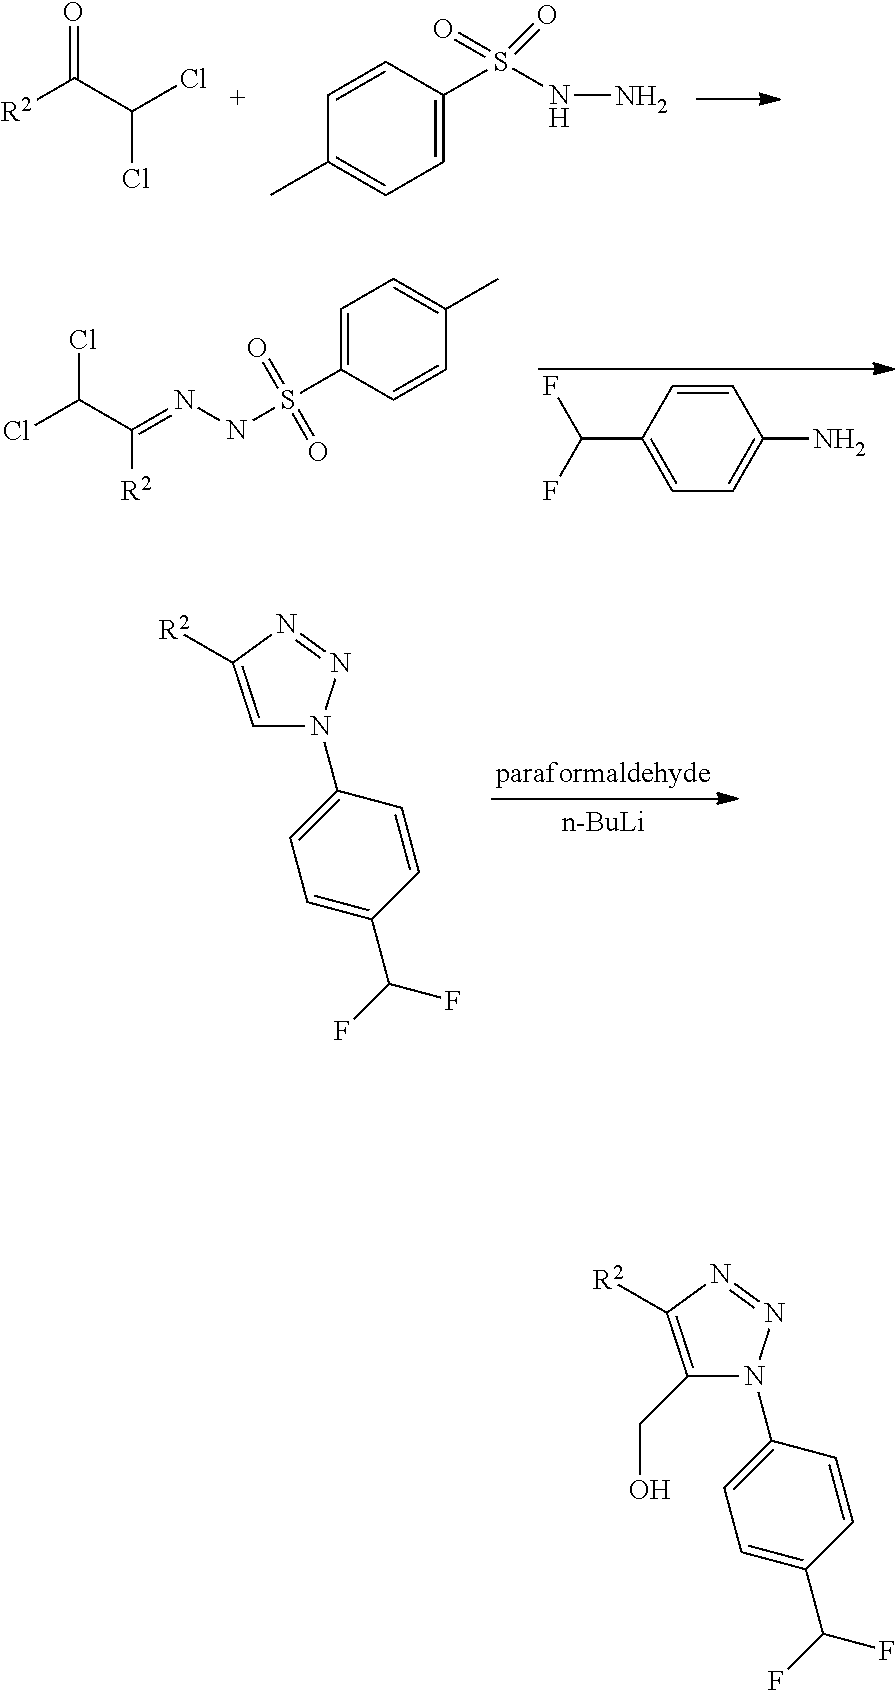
[R2]C(C(Cl)Cl)=O.C1=CC(S(NN)(=O)=O)=CC=C1C.ClC(C(=NNS(C1=CC=C(C)C=C1)(=O)=O)[R2])Cl.C1(C(F)F)=CC=C(N)C=C1.C1=C([R2])N=NN1C1=CC=C(C(F)F)C=C1.[n-BuLi].C1(CO)=C([R2])N=NN1C1=CC=C(C(F)F)C=C1
